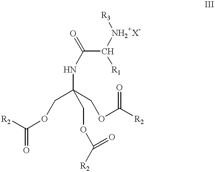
O(CC(COC([R2])=O)(NC(=O)C([R1])[NH2+X-][R3])COC([R2])=O)C(=O)[R2]
